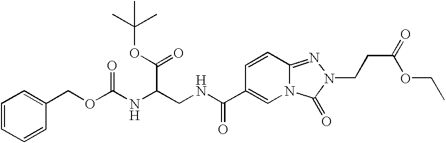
C1=CC2=NN(CCC(OCC)=O)C(=O)N2C=C1C(NCC(NC(OCC1=CC=CC=C1)=O)C(OC(C)(C)C)=O)=O
